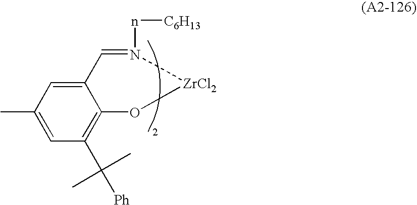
C12=CC(C)=CC(C([Ph])(C)C)=C1O[ZrCl2]N(n[C6H13])=C2
